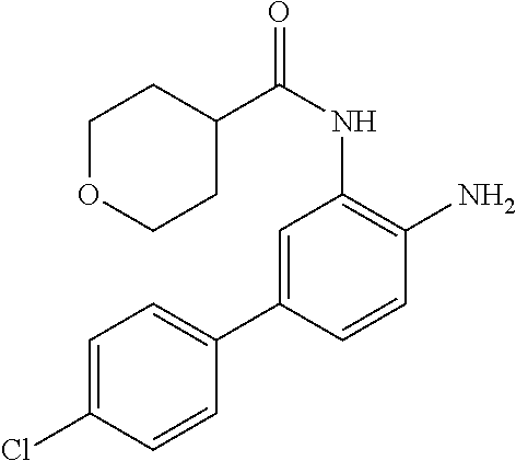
C1=C(C2=CC=C(Cl)C=C2)C=CC(N)=C1NC(=O)C1CCOCC1
